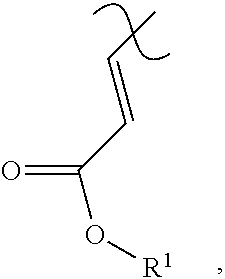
[R1]OC(=O)C=CC
